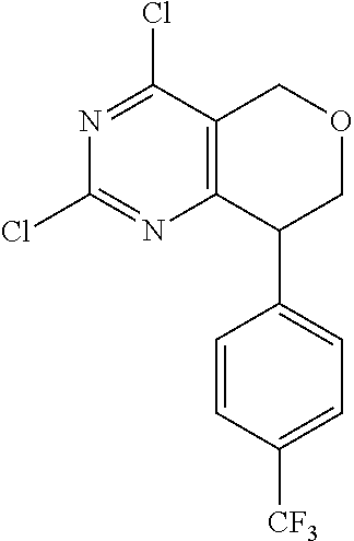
N1=C(Cl)C2=C(N=C1Cl)C(C1=CC=C([CF3])C=C1)COC2
